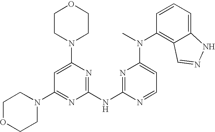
C1(NC2=NC(N(C3=C4C(=CC=C3)NN=C4)C)=CC=N2)=NC(N2CCOCC2)=CC(N2CCOCC2)=N1
